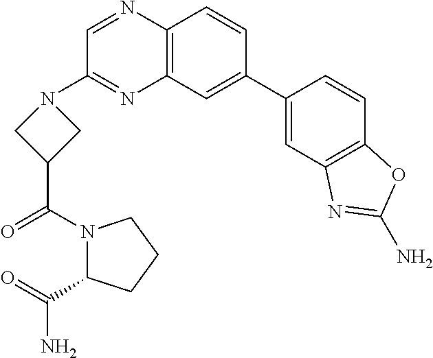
C12=C(C=CC(C3=CC4=C(C=C3)OC(N)=N4)=C1)N=CC(N1CC(C(N3C(C(=O)N)CCC3)=O)C1)=N2
